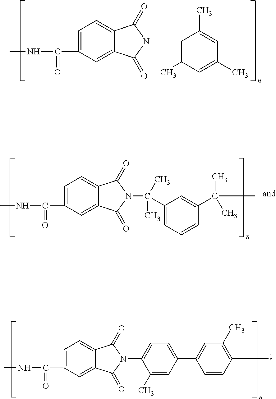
C1=C(C(NC)=O)C=C2C(=C1)C(=O)N(C1=C(C)C=C(C)C(C)=C1C)C2=O.C1=C(C(NC)=O)C=C2C(=C1)C(=O)N(C1=CC=C(C3=CC(C)=C(C)C=C3)C=C1C)C2=O.C1=C(C(NC)=O)C=C2C(=C1)C(=O)N(C(C)(C)C1=CC=CC(C(C)(C)C)=C1)C2=O
